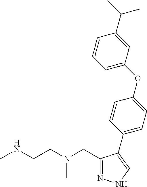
N1=C(CN(CCNC)C)C(C2=CC=C(OC3=CC=CC(C(C)C)=C3)C=C2)=CN1
